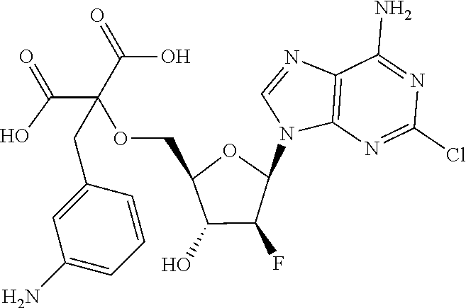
C12=C(N=C(Cl)N=C1N)N(C1OC(COC(C(=O)O)(C(=O)O)CC3=CC(N)=CC=C3)C(O)C1F)C=N2
